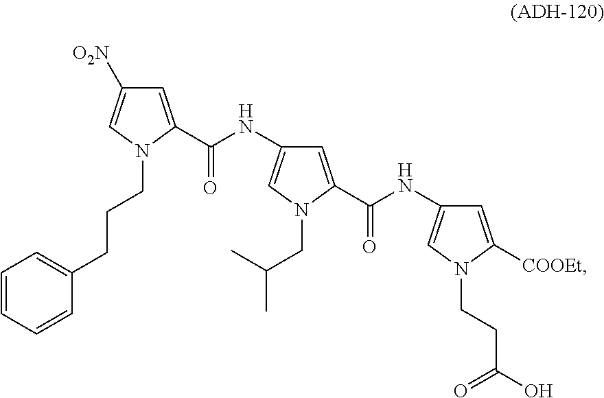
C1=CC=CC(CCCN2C=C([O2N])C=C2C(=O)NC2=CN(CC(C)C)C(C(NC3=CN(CCC(O)=O)C([COOEt])=C3)=O)=C2)=C1
